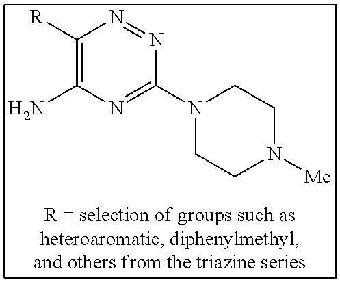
C1([R])=C(N)N=C(N2CCN([Me])CC2)N=N1
